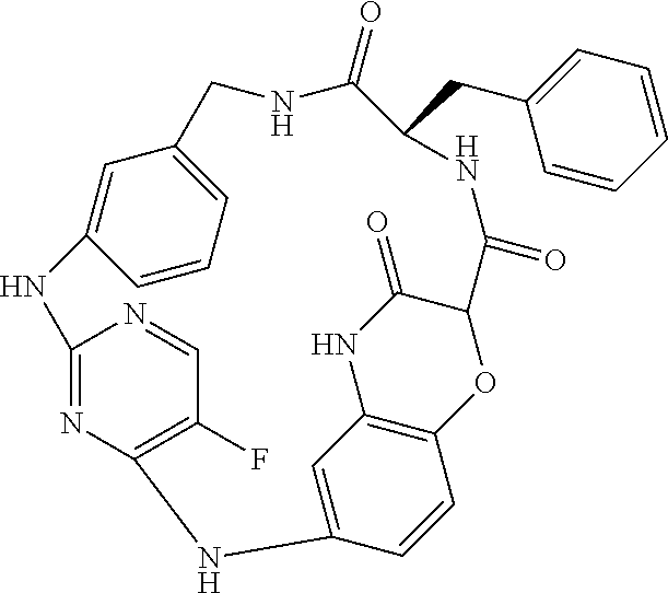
C12=CC(=CC=C1)CNC(=O)C(CC1=CC=CC=C1)NC(=O)C1C(=O)NC3=C(O1)C=CC(=C3)NC1=C(F)C=NC(=N1)N2
